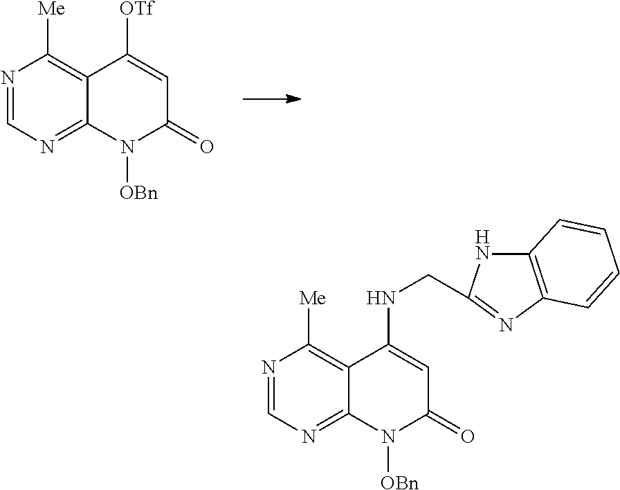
N1=CN=C2C(=C1[Me])C([OTf])=CC(=O)N2[OBn].N1=CN=C2C(=C1[Me])C(NCC1=NC3=C(N1)C=CC=C3)=CC(=O)N2[OBn]
